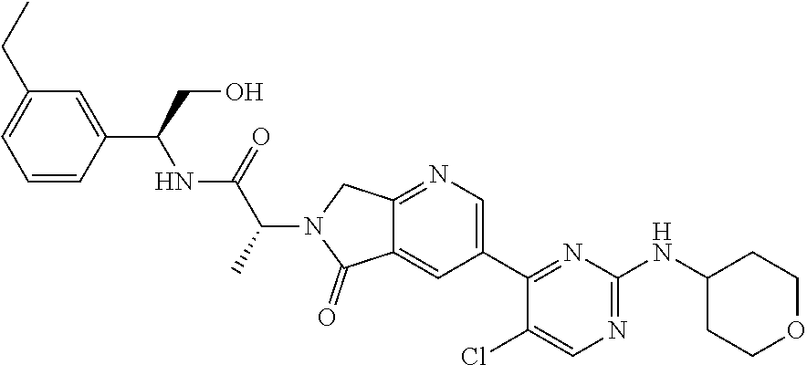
C1=C(CC)C=C(C(CO)NC(C(N2C(=O)C3=CC(C4=NC(NC5CCOCC5)=NC=C4Cl)=CN=C3C2)C)=O)C=C1
